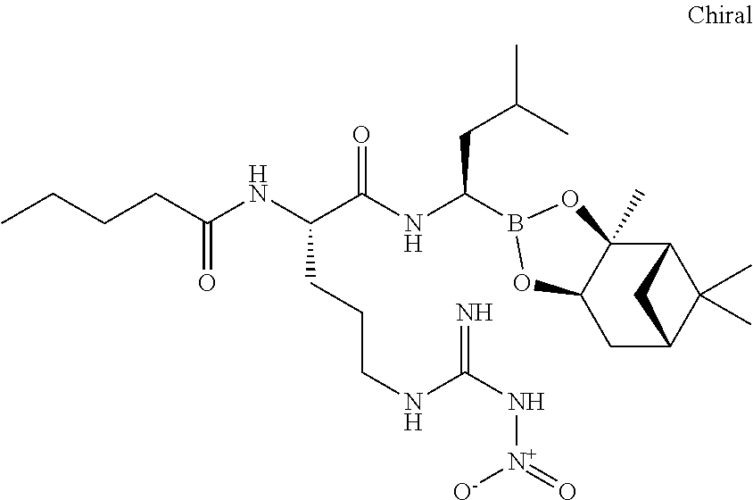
C12C3(C)C(CC(C1(C)C)C2)OB(C(NC(C(NC(=O)CCCC)CCCNC(N[N+]([O-])=O)=N)=O)CC(C)C)O3
